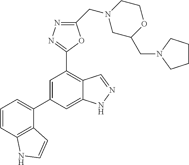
C1CN(CC2=NN=C(C3=C4C(=CC(C5=CC=CC6=C5C=CN6)=C3)NN=C4)O2)CC(CN2CCCC2)O1
